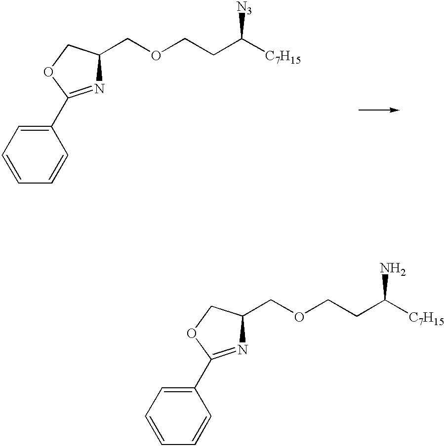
C1(C2=NC(COCCC([C7H15])N)CO2)=CC=CC=C1.C1(C2=NC(COCCC([C7H15])[N3])CO2)=CC=CC=C1
